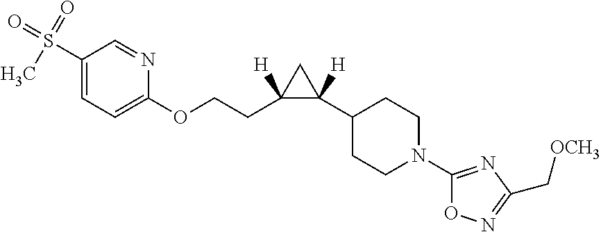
C1(OCCC2([H])C(C3CCN(C4=NC(C[OCH3])=NO4)CC3)([H])C2)=CC=C(S(=O)(=O)C)C=N1
